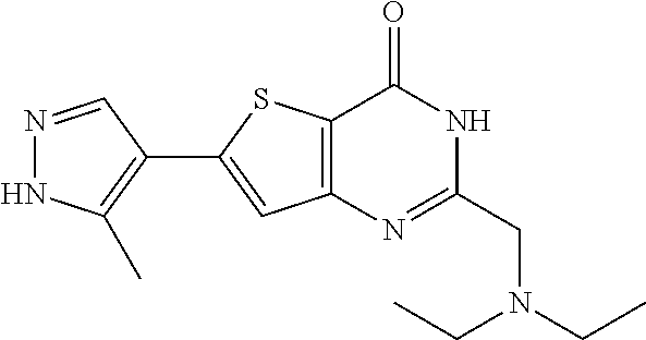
N1=CC(C2=CC3=C(S2)C(=O)NC(CN(CC)CC)=N3)=C(C)N1
